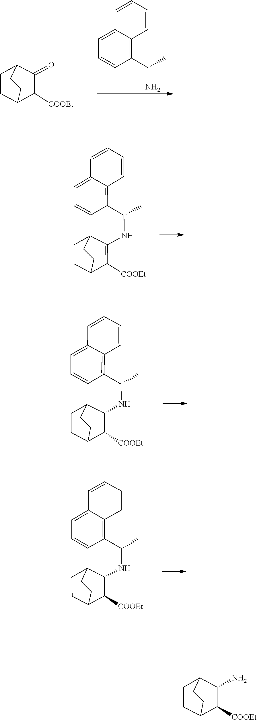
C1=CC=CC2=C(C(N)C)C=CC=C12.C1CC2C([COOEt])C(=O)C1CC2.C1=CC=CC2=C(C(NC3=C([COOEt])C4CCC3CC4)C)C=CC=C12.C12=CC=CC(C(NC3C4CCC(C3[COOEt])CC4)C)=C1C=CC=C2.C1=CC=CC2=C(C(NC3C4CCC(C3[COOEt])CC4)C)C=CC=C12.C12CCC(C([COOEt])C1N)CC2
